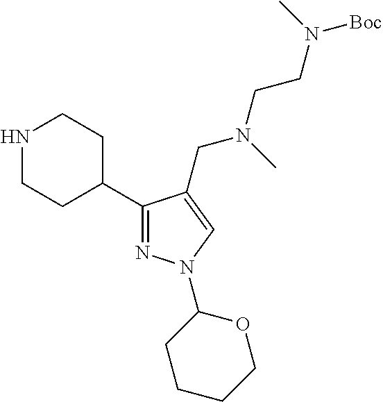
N1CCC(C2=NN(C3CCCCO3)C=C2CN(C)CCN([Boc])C)CC1
